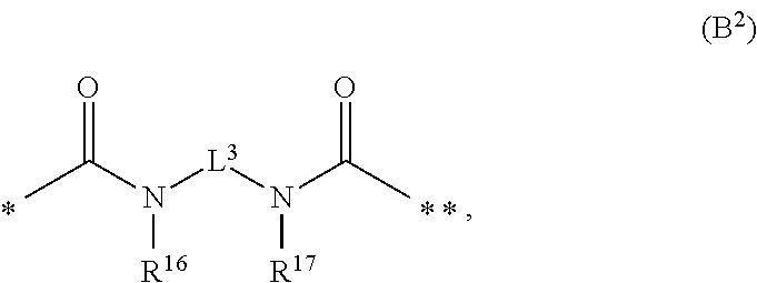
O=C(C)N([R16])[L3]N([R17])C(C)=O
